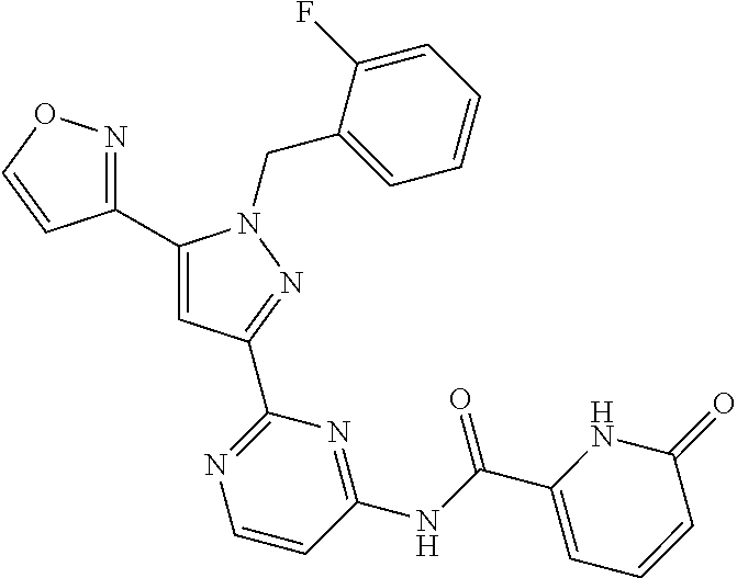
C1(C2=NOC=C2)=CC(C2=NC=CC(NC(=O)C3=CC=CC(=O)N3)=N2)=NN1CC1=CC=CC=C1F
